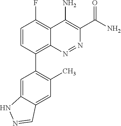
C1=CC(C2=C(C)C=C3C(=C2)NN=C3)=C2C(=C1F)C(N)=C(C(N)=O)N=N2
